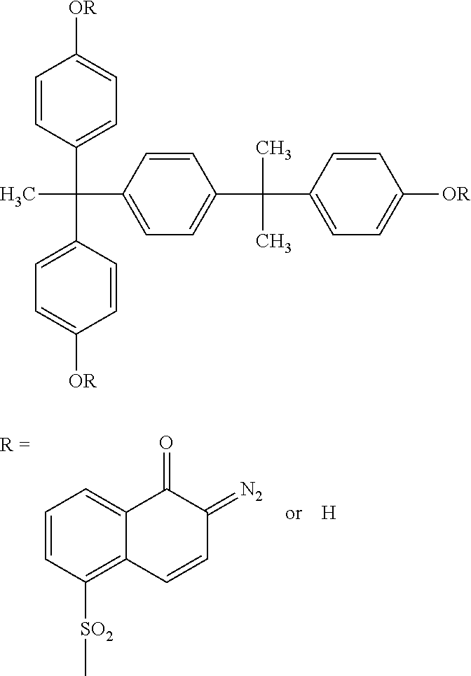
C1=CC([SO2]C)=C2C(=C1)C(=O)C(=[N2])C=C2.[H].C1=CC(C(C2=CC=C([OR])C=C2)(C2=CC=C(C(C3=CC=C([OR])C=C3)(C)C)C=C2)C)=CC=C1[OR]
